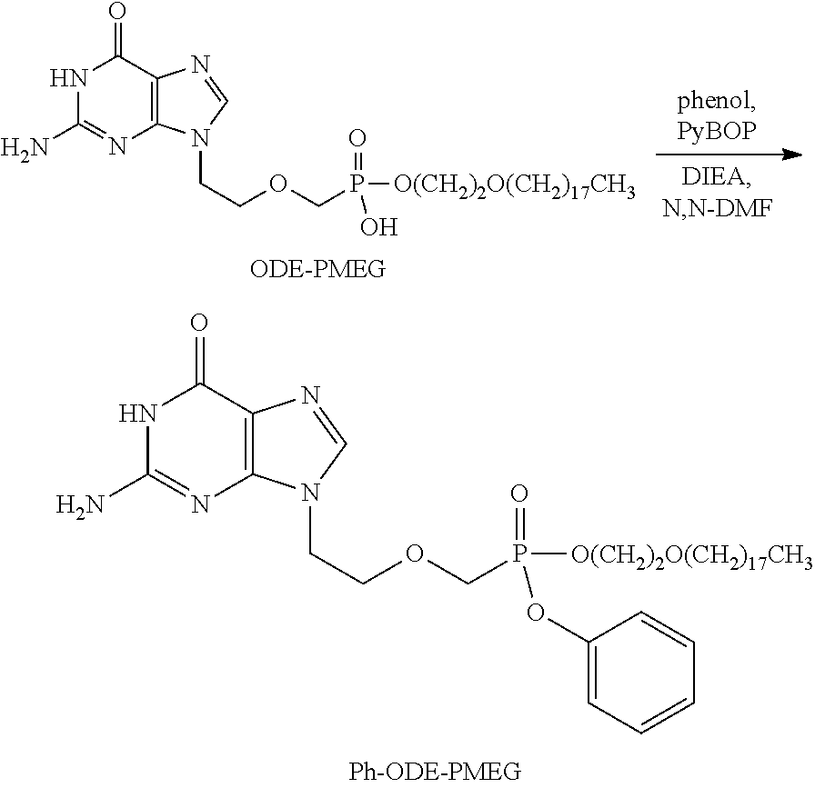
N1C(N)=NC2=C(C1=O)N=CN2CCOCP(=O)([O(CH2)2O(CH2)17CH3])OC1=CC=CC=C1.N1C(N)=NC2=C(C1=O)N=CN2CCOCP(=O)([O(CH2)2O(CH2)17CH3])O
